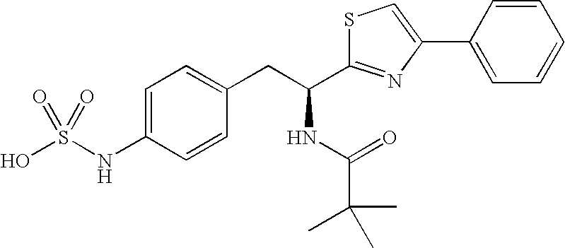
S1C(C(CC2=CC=C(NS(O)(=O)=O)C=C2)NC(C(C)(C)C)=O)=NC(C2=CC=CC=C2)=C1
